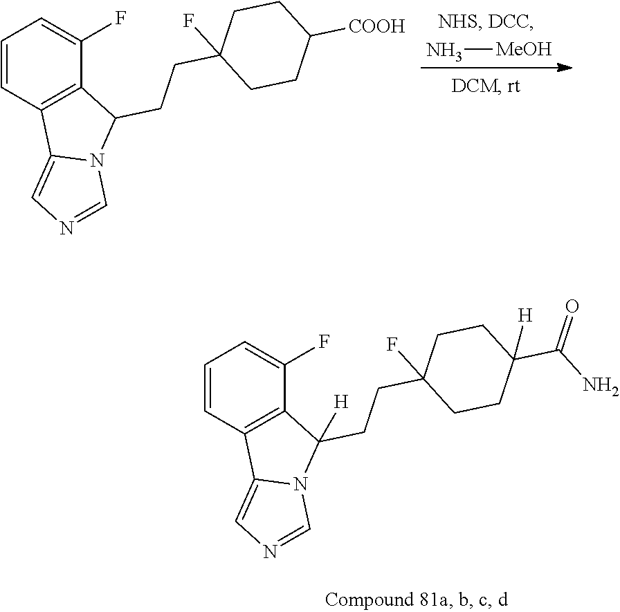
N[MeOH].C1=CC2=C(C(F)=C1)C(CCC1(F)CCC([COOH])CC1)N1C2=CN=C1.C1=CC2=C(C(F)=C1)C(CCC1(F)CCC(C(N)=O)([H])CC1)([H])N1C2=CN=C1
